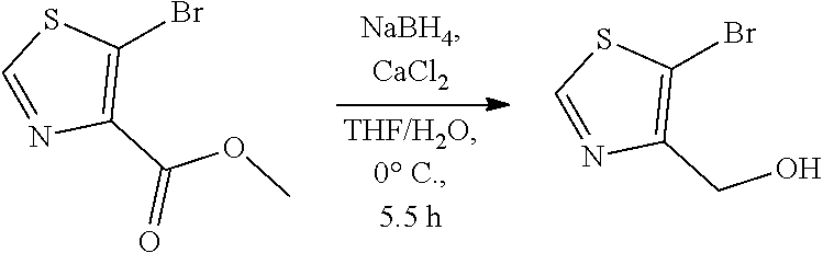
C1(Br)=C(C(OC)=O)N=CS1.C1(Br)=C(CO)N=CS1
